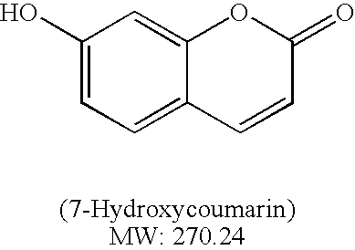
C1(O)=CC=C2C(=C1)OC(=O)C=C2
